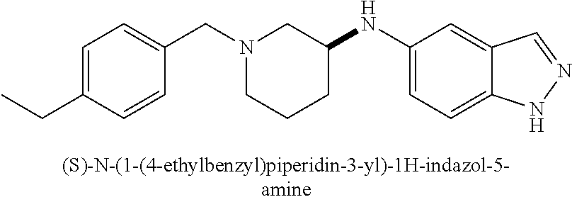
N1(CC2=CC=C(CC)C=C2)CCCC(NC2=CC=C3C(=C2)C=NN3)C1
